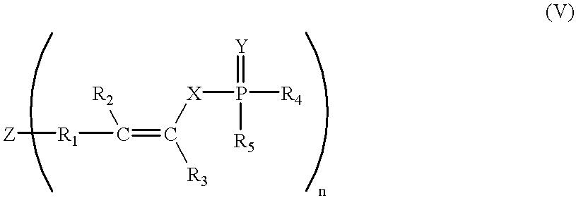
[Z][R1]C(=C([R3])[X]P([R4])(=[Y])[R5])[R2]
